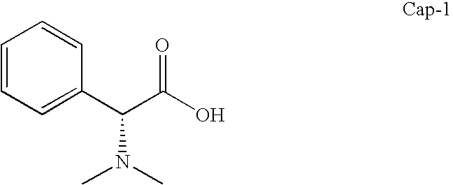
C1=CC=C(C(C(O)=O)N(C)C)C=C1
